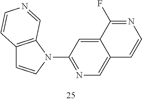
C12=C(N(C3=NC=C4C(=C3)C(F)=NC=C4)C=C1)C=NC=C2
